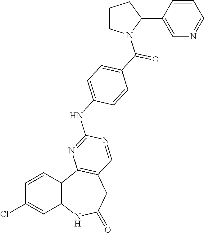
C1=CC2=C(C=C1Cl)NC(=O)CC1=C2N=C(NC2=CC=C(C(=O)N3CCCC3C3=CN=CC=C3)C=C2)N=C1
